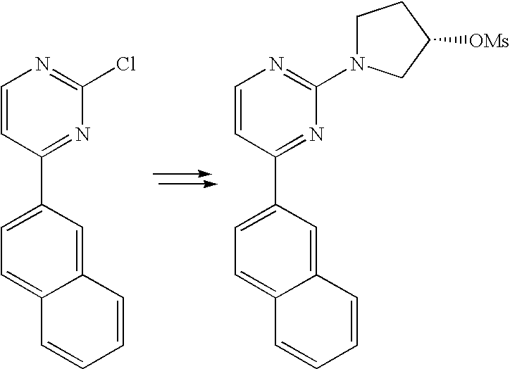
C1=CC(C2=CC=C3C(=C2)C=CC=C3)=NC(Cl)=N1.C1=CC(C2=CC=C3C(=C2)C=CC=C3)=NC(N2CCC([OMs])C2)=N1
